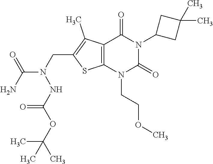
C12=C(N(CCOC)C(=O)N(C3CC(C)(C)C3)C1=O)SC(CN(C(N)=O)NC(OC(C)(C)C)=O)=C2C
